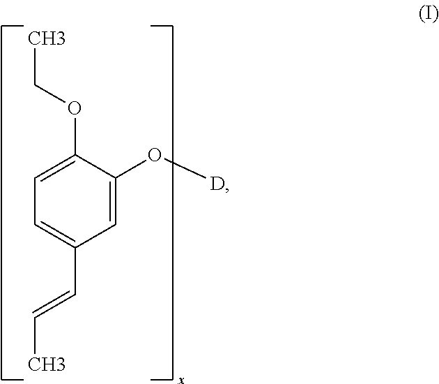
C1=C(OCC)C(O[D])=CC(C=CC)=C1
